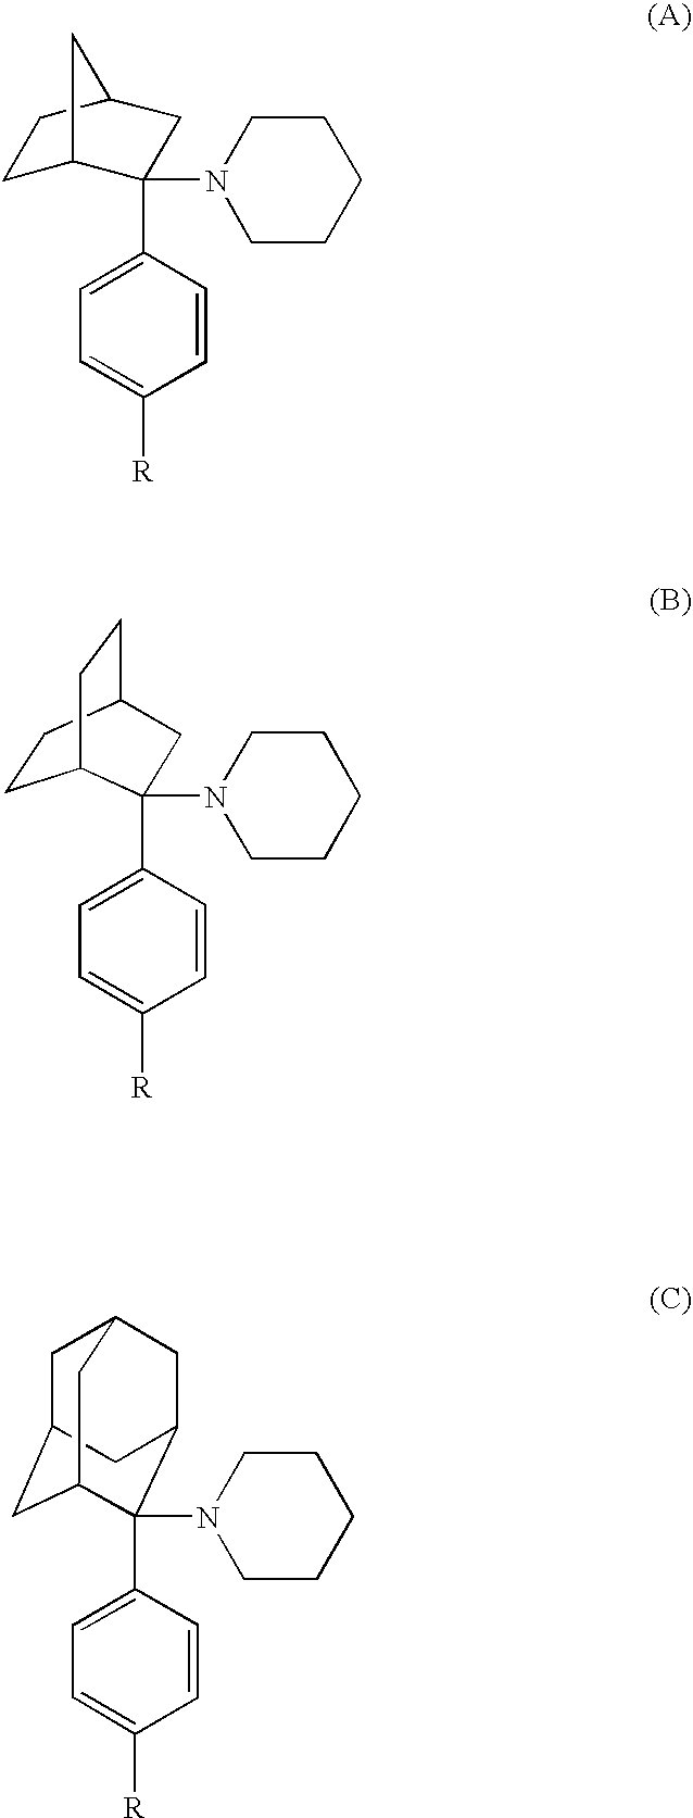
C1=CC(C2(N3CCCCC3)C3CCC(C2)C3)=CC=C1[R].C1=CC(C2(N3CCCCC3)C3CCC(CC3)C2)=CC=C1[R].C1=CC(C2(N3CCCCC3)C3CC4CC(CC2C4)C3)=CC=C1[R]
